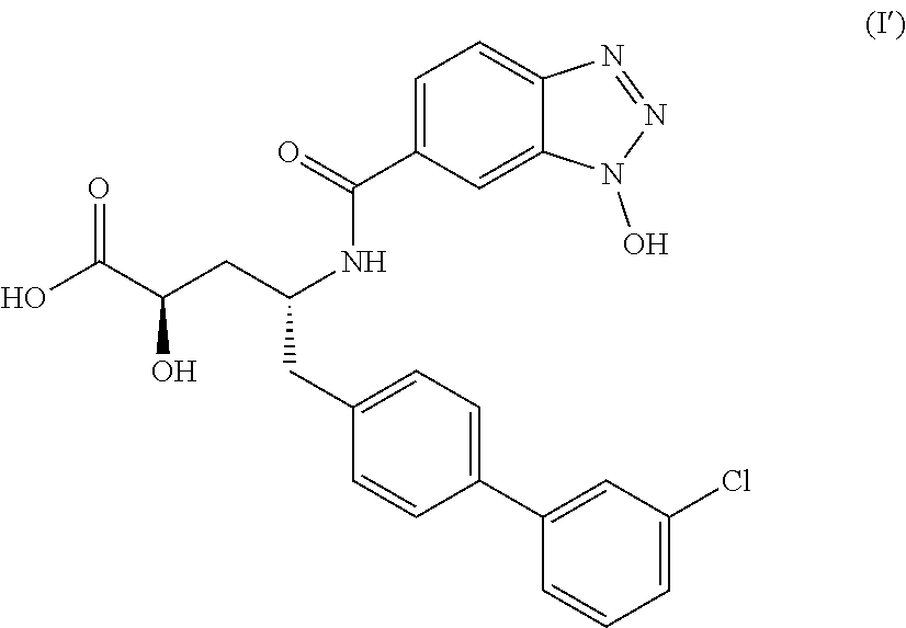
C1=C(Cl)C=C(C2=CC=C(CC(NC(=O)C3=CC=C4C(=C3)N(O)N=N4)CC(O)C(=O)O)C=C2)C=C1
